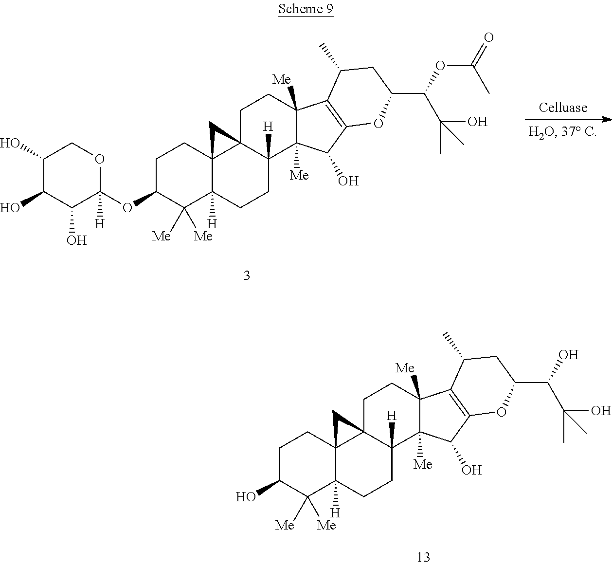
C1C(O)C([Me])([Me])C2([H])C3(C1)C1(C([H])(CC2)C2([Me])C([Me])(CC1)C1=C(C2O)OC(C(O)C(O)(C)C)CC1C)C3.C1C(OC2([H])OCC(O)C(O)C2O)C([Me])([Me])C2([H])C3(C1)C1(C([H])(CC2)C2([Me])C([Me])(CC1)C1=C(C2O)OC(C(OC(=O)C)C(O)(C)C)CC1C)C3
